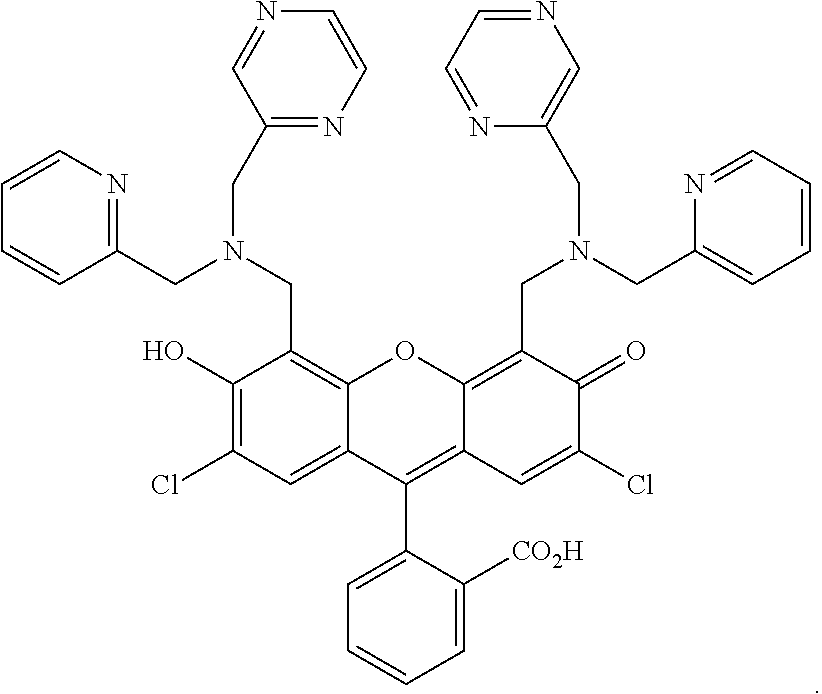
C1(CN(CC2=NC=CC=C2)CC2=C3C(=CC(Cl)=C2O)C(C2=CC=CC=C2[CO2H])=C2C(=C(CN(CC4=CN=CC=N4)CC4=CC=CC=N4)C(=O)C(Cl)=C2)O3)=NC=CN=C1
